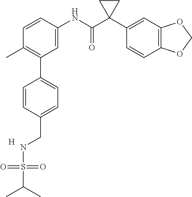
CC1=C(C2=CC=C(CNS(=O)(=O)C(C)C)C=C2)C=C(NC(C2(C3=CC4=C(C=C3)OCO4)CC2)=O)C=C1.[H]
